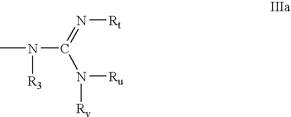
CN(C(=N[Rt])N([Ru])[Rv])[R3]
